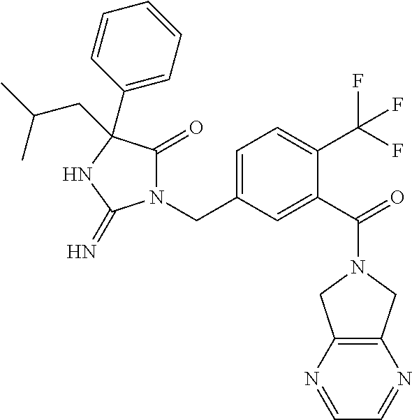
N1(CC2=CC=C(C(F)(F)F)C(C(=O)N3CC4=C(C3)N=CC=N4)=C2)C(=O)C(C2=CC=CC=C2)(CC(C)C)NC1=N
